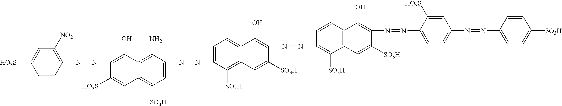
C1=CC(N=NC2=C(O)C3=C(N)C(N=NC4=CC=C5C(=C4[SO3H])C=C([SO3H])C(N=NC4=C([SO3H])C6=C(C=C4)C(O)=C(N=NC4=CC=C(N=NC7=CC=C([SO3H])C=C7)C=C4[HO3S])C([SO3H])=C6)=C5O)=CC([SO3H])=C3C=C2[HO3S])=C([NO2])C=C1[HO3S]
